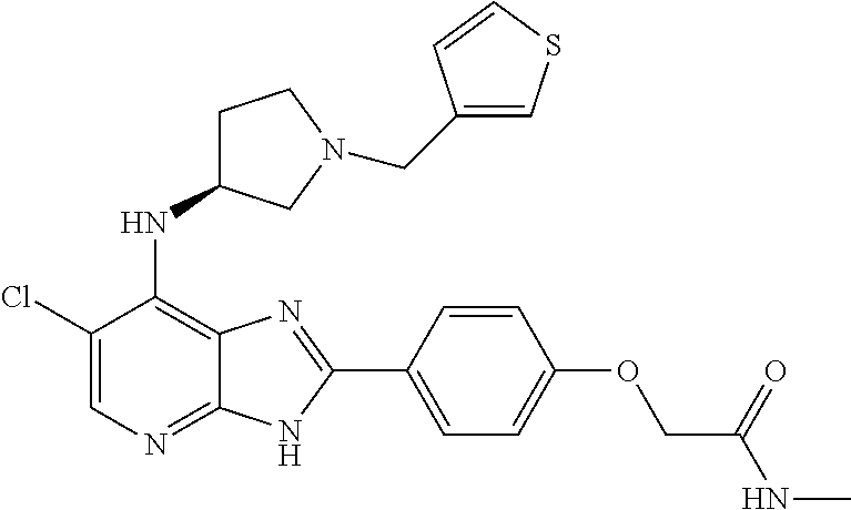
C1(Cl)=CN=C2C(=C1NC1CCN(CC3=CSC=C3)C1)N=C(C1=CC=C(OCC(NC)=O)C=C1)N2
